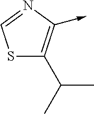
S1C(C(C)C)=C(->C)N=C1
